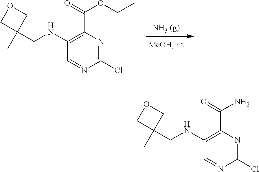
C1=NC(Cl)=NC(C(=O)OCC)=C1NCC1(C)COC1.C1=NC(Cl)=NC(C(=O)N)=C1NCC1(C)COC1
